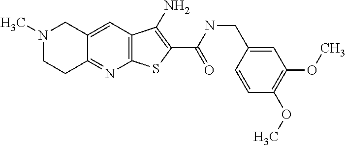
N1(C)CCC2=NC3=C(C=C2C1)C(N)=C(C(NCC1=CC(OC)=C(OC)C=C1)=O)S3
